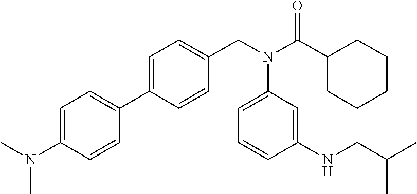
C1(C2=CC=C(CN(C(C3CCCCC3)=O)C3=CC=CC(NCC(C)C)=C3)C=C2)=CC=C(N(C)C)C=C1
